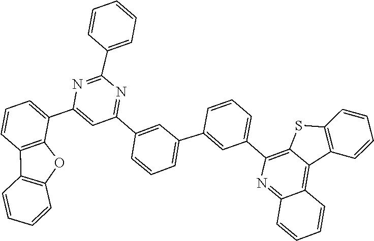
C1=CC=C(C2=C3SC4=C(C3=C3C(=N2)C=CC=C3)C=CC=C4)C=C1C1=CC=CC(C2=NC(C3=CC=CC=C3)=NC(C3=CC=CC4=C3OC3=C4C=CC=C3)=C2)=C1
